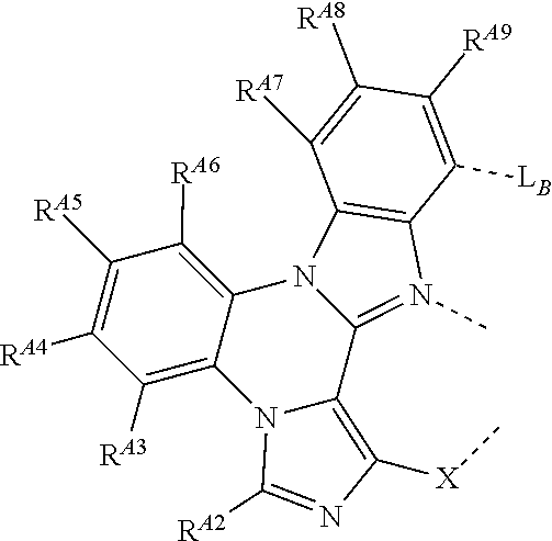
C12=N(C)C3=C(N1C1=C([RA6])C([RA5])=C([RA4])C([RA3])=C1N1C2=C([X]C)N=C1[RA2])C([RA7])=C([RA8])C([RA9])=C3[LB]
